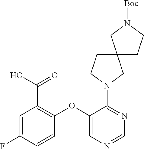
C1(OC2=CN=CN=C2N2CC3(CC2)CCN([Boc])C3)=C(C(O)=O)C=C(F)C=C1
